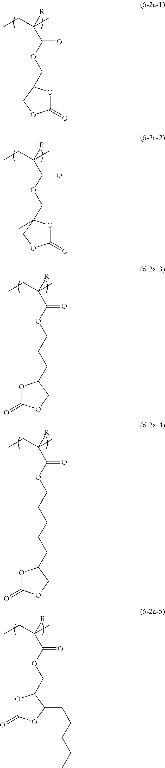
O(C(=O)C([R])(C)CC)CC1OC(=O)OC1.O(C(=O)C([R])(C)CC)CC1(C)OC(=O)OC1.O(C(=O)C([R])(C)CC)CCCCCC1OC(=O)OC1.O(C(=O)C([R])(C)CC)CCCC1OC(=O)OC1.O(C(=O)C([R])(C)CC)CC1OC(=O)OC1CCCCC
